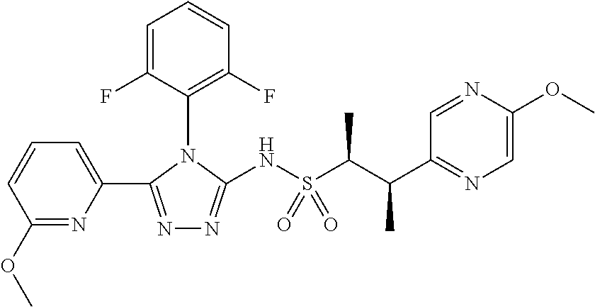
N1=C(C2=CC=CC(OC)=N2)N(C2=C(F)C=CC=C2F)C(NS(C(C(C2=NC=C(OC)N=C2)C)C)(=O)=O)=N1
